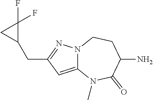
C12=CC(CC3CC3(F)F)=NN1CCC(N)C(=O)N2C
